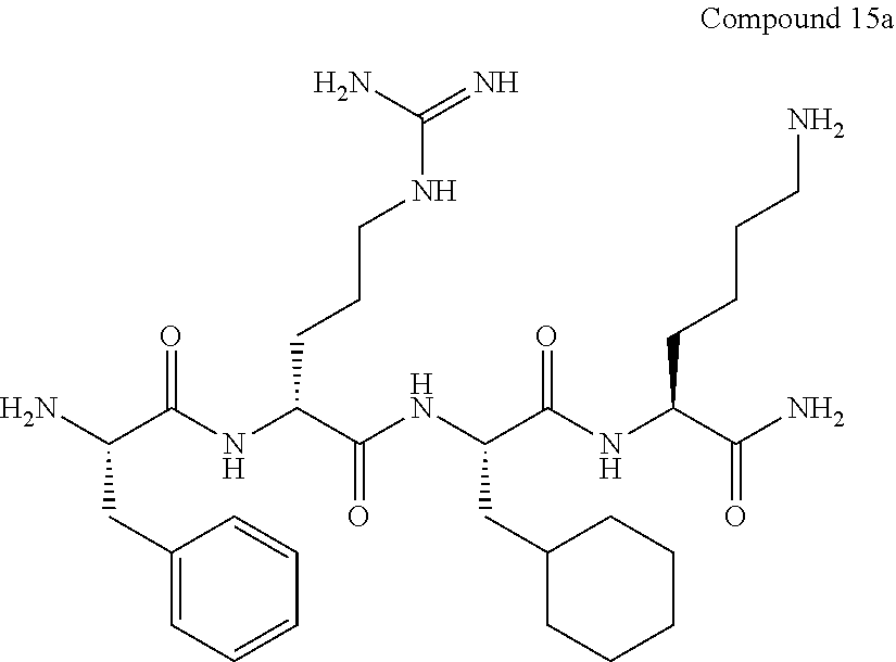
C1(CC(N)C(NC(C(NC(C(NC(C(N)=O)CCCCN)=O)CC2CCCCC2)=O)CCCNC(=N)N)=O)=CC=CC=C1
